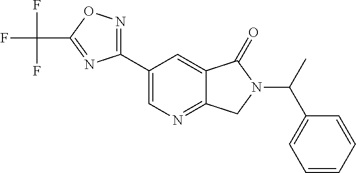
C1(C(N2C(=O)C3=CC(C4=NOC(C(F)(F)F)=N4)=CN=C3C2)C)=CC=CC=C1
